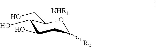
C1(O)C(O)C([NHR1])C([R2])OC1CO
